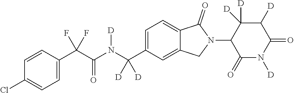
C1=CC(C(C(N(C(C2=CC=C3C(=C2)CN(C2C(=O)N([D])C(=O)C([D])C2([D])[D])C3=O)([D])[D])[D])=O)(F)F)=CC=C1Cl
